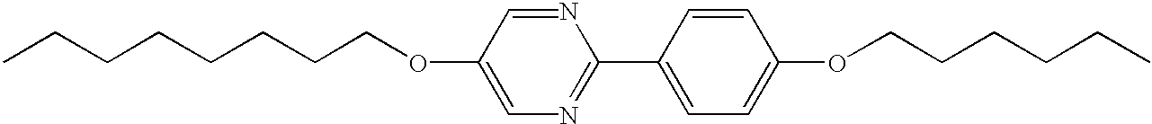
CCCCCCCCOC1=CN=C(C2=CC=C(OCCCCCC)C=C2)N=C1
